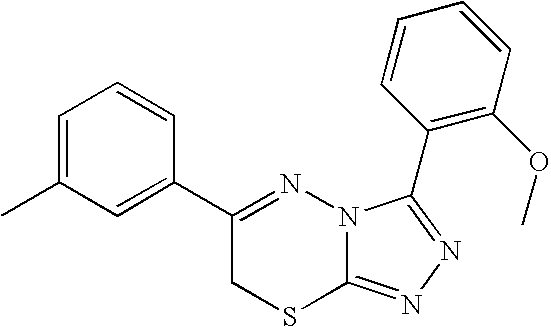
C1(C)=CC=CC(C2=NN3C(=NN=C3C3=C(OC)C=CC=C3)SC2)=C1
